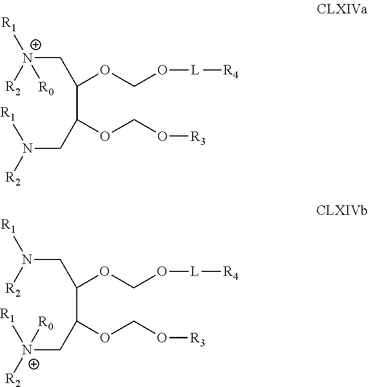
C(C(OCO[L][R4])C[N+]([R2])([R1])[R0])(OCO[R3])CN([R1])[R2].C(C(OCO[L][R4])CN([R2])[R1])(OCO[R3])C[N+]([R1])([R2])[R0]
